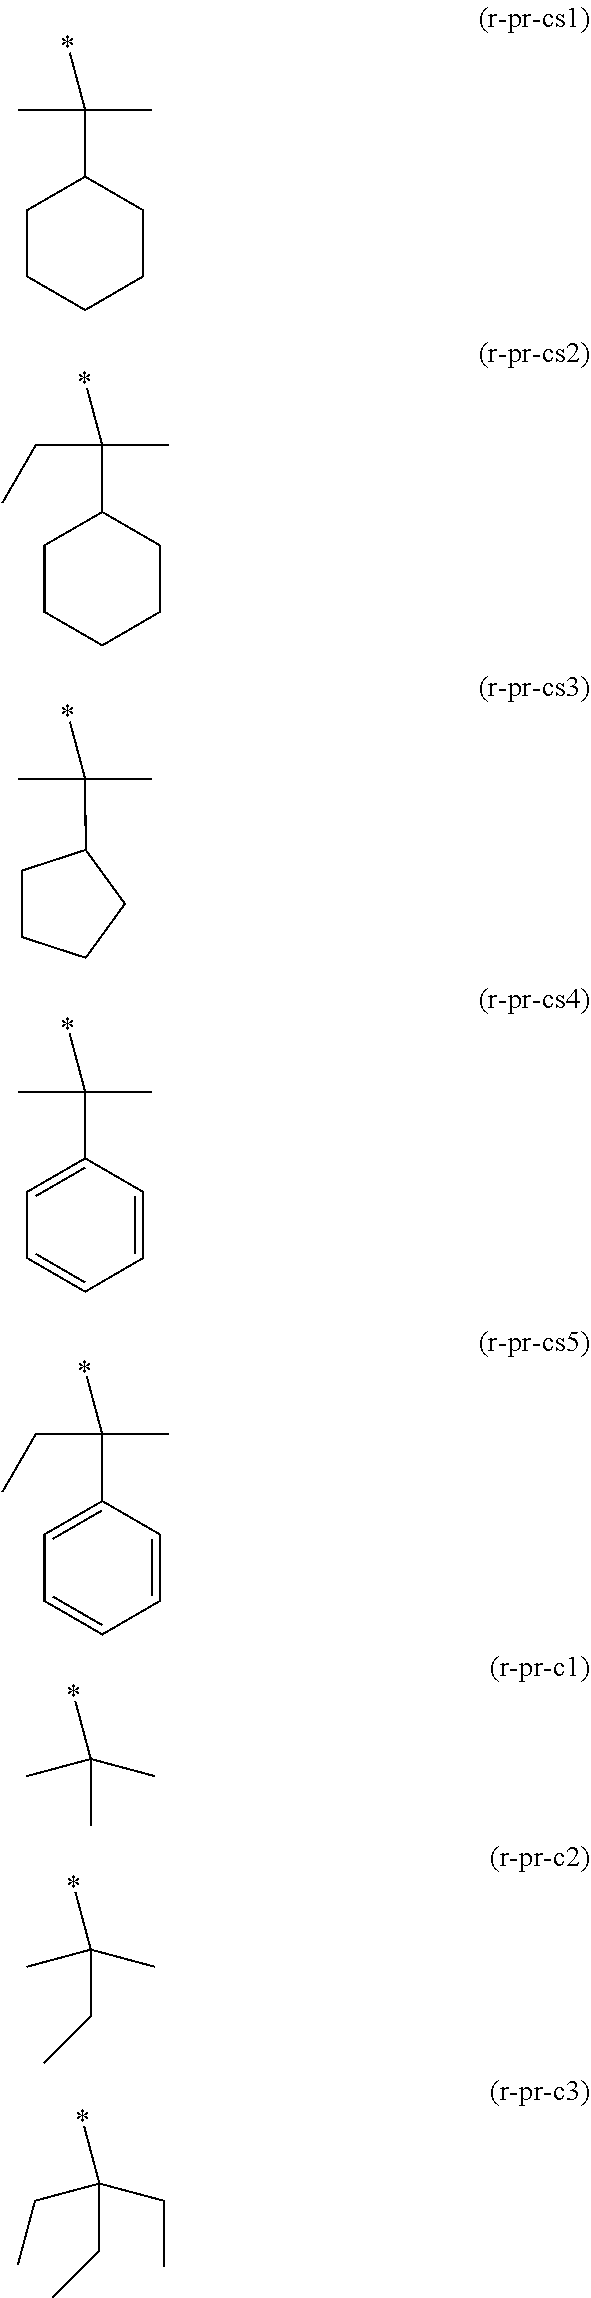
C1CCCCC1C(*)(C)C.C1CCCCC1C(*)(C)CC.C(*)(C)(C)C1CCCC1.C1=C(C(*)(C)C)C=CC=C1.C1=C(C(*)(C)CC)C=CC=C1.CC(*)(C)C.C(C(*)(C)C)C.C(C(*)(CC)CC)C
